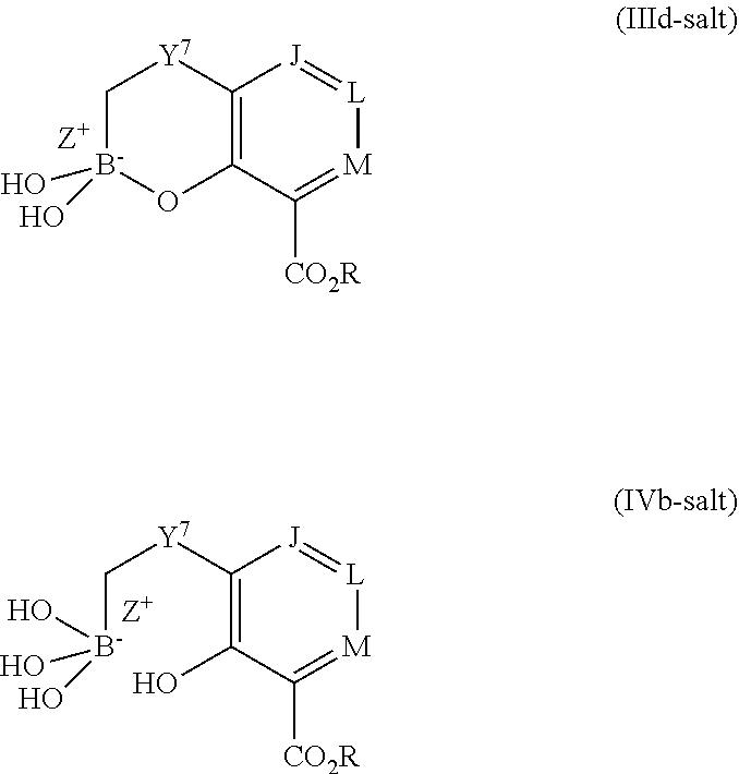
C12=C(C([CO2R])=[M][L]=[J]1)O[B-](O)(O)C[Y7]2.C1([Y7]C[B-](O)(O)O)=C(O)C([CO2R])=[M][L]=[J]1
